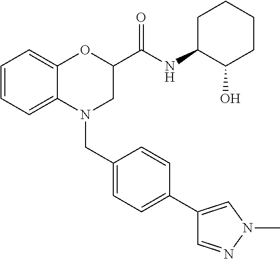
C1=CC=C2C(=C1)OC(C(NC1C(O)CCCC1)=O)CN2CC1=CC=C(C2=CN(C)N=C2)C=C1
